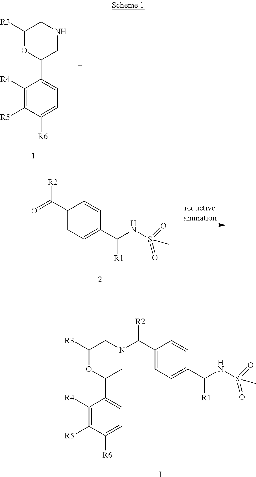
C1([R3])OC(C2=CC=C([R6])C([R5])=C2[R4])CN(C(C2=CC=C(C(NS(C)(=O)=O)[R1])C=C2)[R2])C1.I.C1([R3])OC(C2=CC=C([R6])C([R5])=C2[R4])CNC1.C1(C(=O)[R2])=CC=C(C(NS(C)(=O)=O)[R1])C=C1
